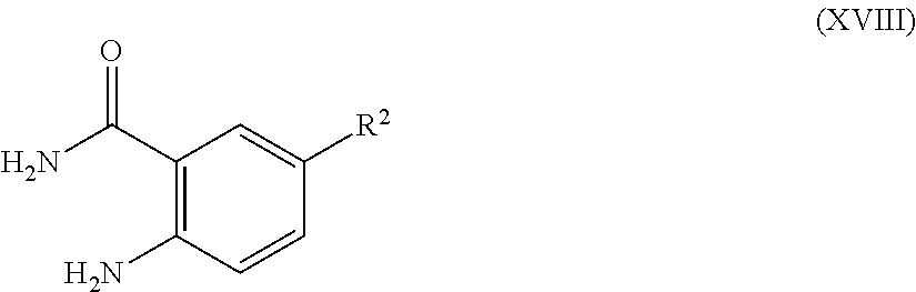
C1(C(N)=O)=C(N)C=CC([R2])=C1
